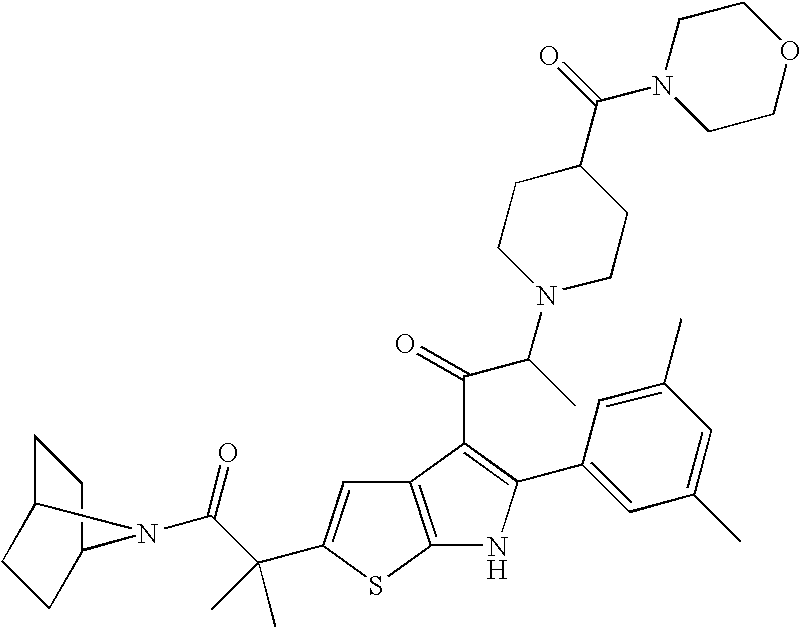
C1C2CCC(C1)N2C(C(C)(C)C1=CC2=C(S1)NC(C1=CC(C)=CC(C)=C1)=C2C(C(N1CCC(C(N2CCOCC2)=O)CC1)C)=O)=O
